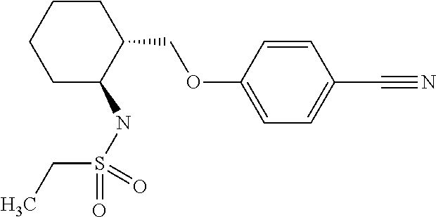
C1C(NS(CC)(=O)=O)C(COC2=CC=C(C#N)C=C2)CCC1
